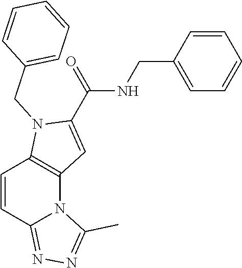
C1=CC2=NN=C(C)N2C2=C1N(CC1=CC=CC=C1)C(C(=O)NCC1=CC=CC=C1)=C2
